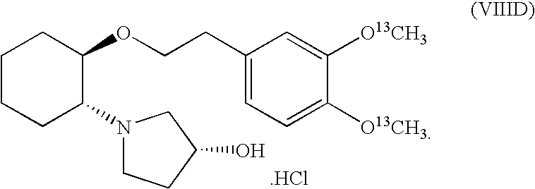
C1CCC(N2CCC(O)C2)C(OCCC2=CC=C([O13CH3])C([O13CH3])=C2)C1.[.HCl]
